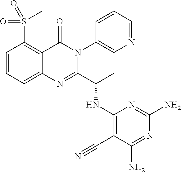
C1=CC=C2C(=C1S(C)(=O)=O)C(=O)N(C1=CN=CC=C1)C(C(C)NC1=C(C#N)C(N)=NC(N)=N1)=N2
